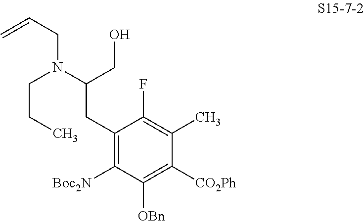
C1(CC(N(CCC)CC=C)CO)=C([Boc2N])C([OBn])=C([CO2Ph])C(C)=C1F
